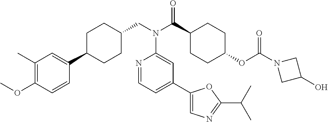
C1(C)=C(OC)C=CC(C2CCC(CN(C3=CC(C4=CN=C(C(C)C)O4)=CC=N3)C(=O)C3CCC(OC(=O)N4CC(O)C4)CC3)CC2)=C1
